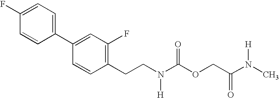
C(CN(C(OCC(N(C)[H])=O)=O)[H])C1=C(F)C=C(C2=CC=C(F)C=C2)C=C1
